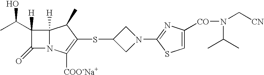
C12([H])N(C([COO-Na+])=C(SC3CN(C4=NC([CO]N(C[CN])C(C)C)=CS4)C3)C1C)C(=O)C2(C(C)O)[H]
